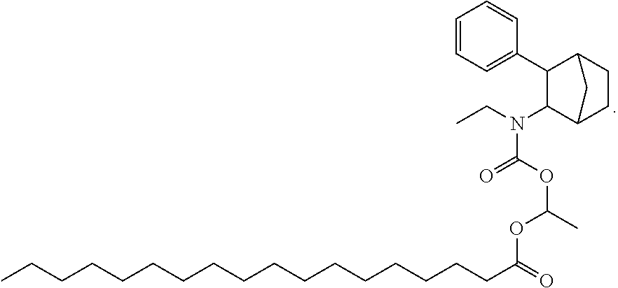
C1(C2C(N(CC)C(OC(OC(CCCCCCCCCCCCCCCCC)=O)C)=O)C3CCC2C3)=CC=CC=C1
